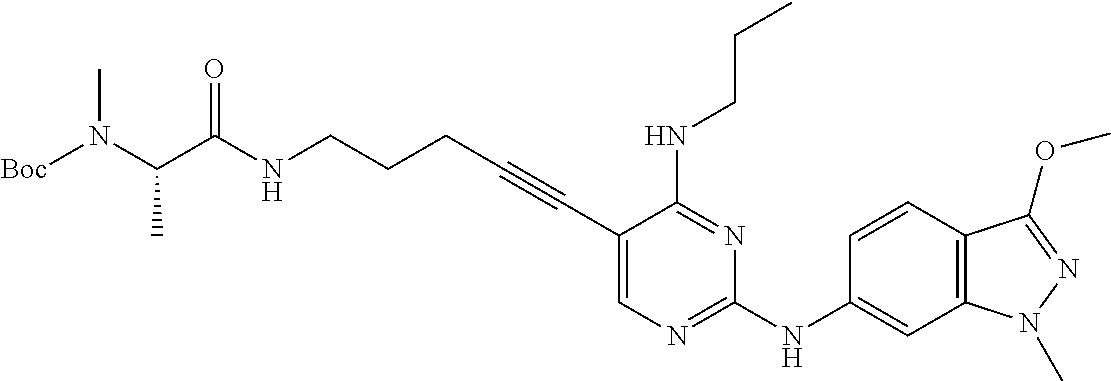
C(NCCCC#CC1=CN=C(NC2=CC3=C(C=C2)C(OC)=NN3C)N=C1NCCC)(=O)C(N([Boc])C)C
